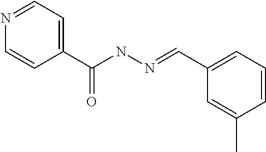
N1=CC=C(C(=O)NN=CC2=CC=CC(C)=C2)C=C1
